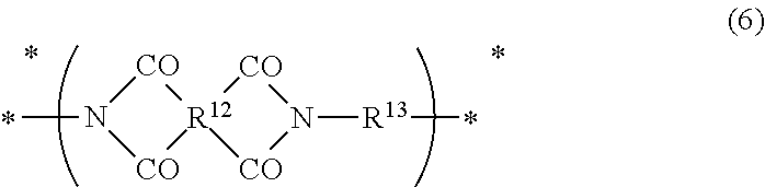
CN1[CO][R12]2([CO]1)[CO]N([R13]C)[CO]2
